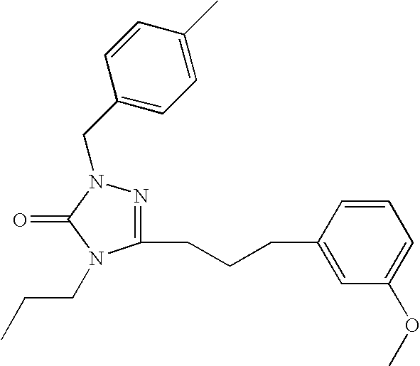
C1(CCCC2=CC(OC)=CC=C2)=NN(CC2=CC=C(C)C=C2)C(=O)N1CCC
